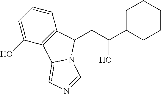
C1=C(O)C2=C(C=C1)C(CC(C1CCCCC1)O)N1C2=CN=C1
